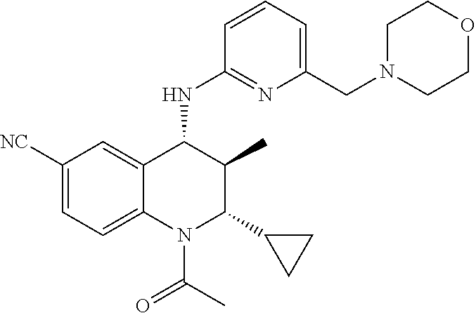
C1([NC])=CC=C2C(=C1)C(NC1=NC(CN3CCOCC3)=CC=C1)C(C)C(C1CC1)N2C(C)=O
